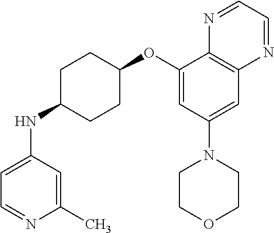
C1(OC2CCC(NC3=CC=NC(C)=C3)CC2)=CC(N2CCOCC2)=CC2=C1N=CC=N2
